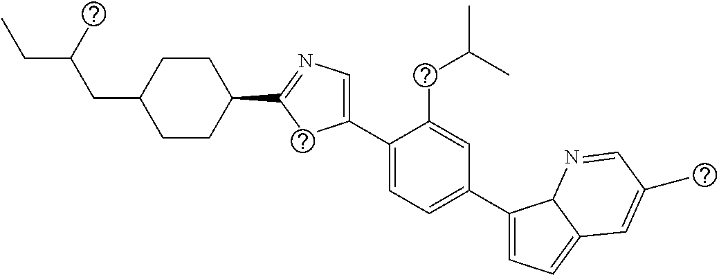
C1(C2=CC=C(C3=CC=C4C3N=CC(C)=C4)C=C2CC(C)C)=CN=C(C2CCC(CC(CC)C)CC2)C1
